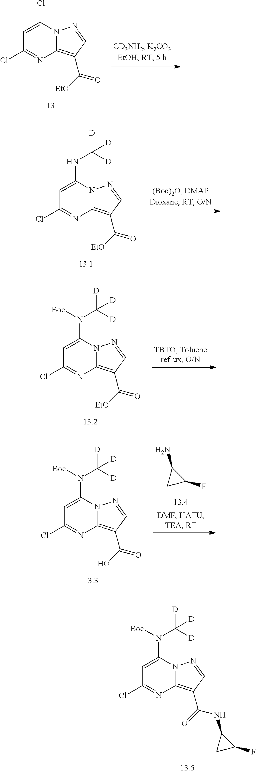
C1=C(Cl)N2C(=C(C([EtO])=O)C=N2)N=C1Cl.C1=C(NC([D])([D])[D])N2C(=C(C([EtO])=O)C=N2)N=C1Cl.C1=C(N(C([D])([D])[D])[Boc])N2C(=C(C(NC3CC3F)=O)C=N2)N=C1Cl.C1=C(N(C([D])([D])[D])[Boc])N2C(=C(C([EtO])=O)C=N2)N=C1Cl.C1=C(N(C([D])([D])[D])[Boc])N2C(=C(C(O)=O)C=N2)N=C1Cl.C1(N)CC1F
